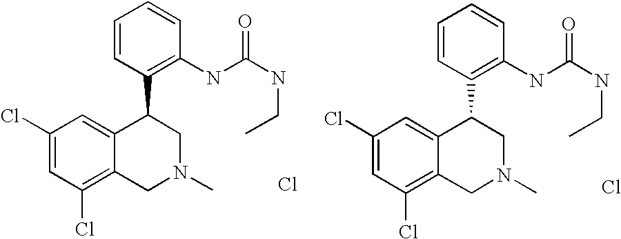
C1(Cl)=C2C(=CC(Cl)=C1)C(C1=C(NC(NCC)=O)C=CC=C1)CN(C)C2.Cl.C1(Cl)=C2C(=CC(Cl)=C1)C(C1=C(NC(NCC)=O)C=CC=C1)CN(C)C2.Cl
